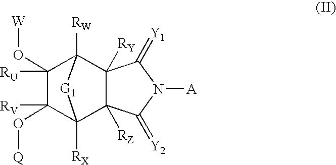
C1(O[Q])([RV])C2([RX])C3([RZ])C([RY])(C([RW])(C1(O[W])[RU])[G1]2)C(=[Y1])N([A])C3=[Y2]
